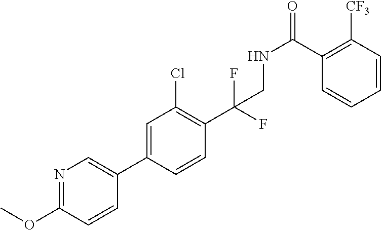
C1(C2=CN=C(OC)C=C2)=CC(Cl)=C(C(F)(CNC(C2=C([CF3])C=CC=C2)=O)F)C=C1
